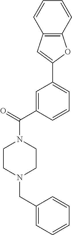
C12=C(C=CC=C1)OC(C1=CC=CC(C(=O)N3CCN(CC4=CC=CC=C4)CC3)=C1)=C2
